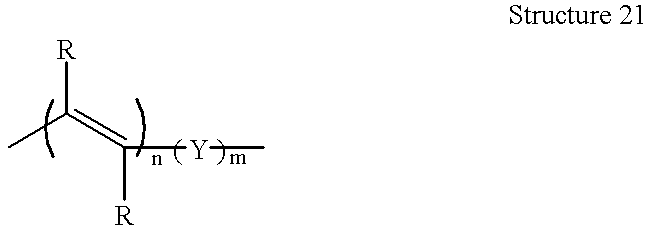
[R]C(C)=C([Y]C)[R]
